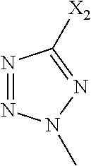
N1=NN(C)N=C1[X2]
